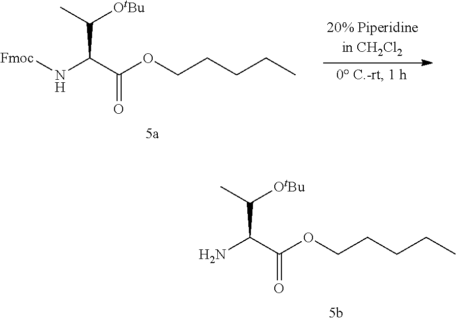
NC(C(OCCCCC)=O)C(C)[OtBu].[Fmoc]NC(C(OCCCCC)=O)C(C)[OtBu]
